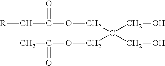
[R]C1CC(=O)OCC(CO)(CO)COC1=O
